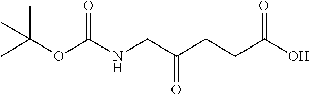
C(CCC(O)=O)(CNC(OC(C)(C)C)=O)=O
